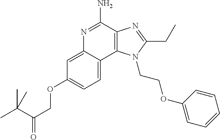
C1=C(OCC(=O)C(C)(C)C)C=C2C(=C1)C1=C(C(N)=N2)N=C(CC)N1CCOC1=CC=CC=C1
